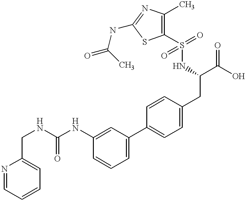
C(NC1=CC(C2=CC=C(CC(NS(C3=C(C)N=C(NC(C)=O)S3)(=O)=O)C(O)=O)C=C2)=CC=C1)(NCC1=CC=CC=N1)=O
